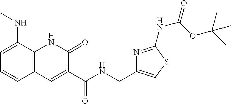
C1=C(NC)C2=C(C=C1)C=C(C(NCC1=CSC(NC(OC(C)(C)C)=O)=N1)=O)C(=O)N2
